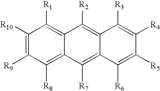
[R10]C1=C([R9])C([R8])=C2C(=C1[R1])C([R2])=C1C(=C2[R7])C([R6])=C([R5])C([R4])=C1[R3]
